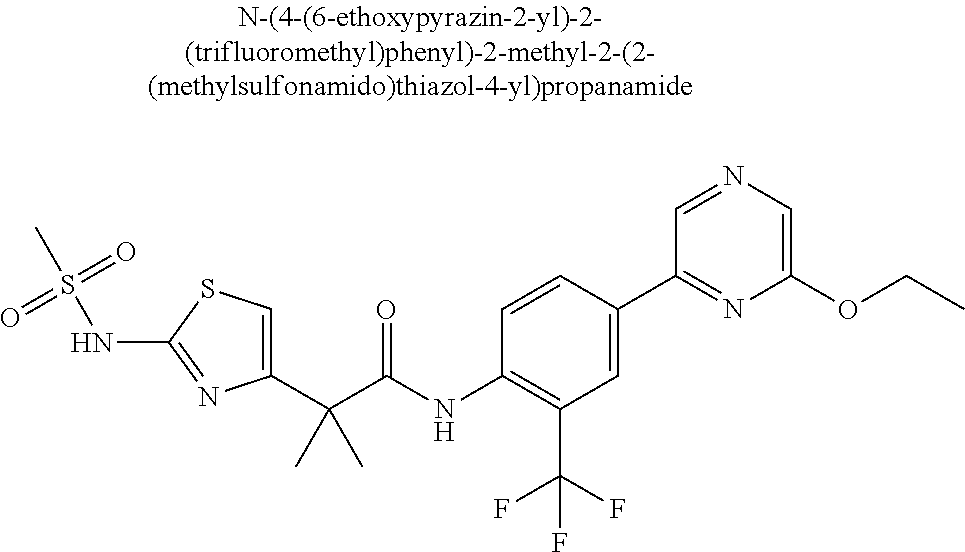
C1(C(C(NC2=C(C(F)(F)F)C=C(C3=NC(OCC)=CN=C3)C=C2)=O)(C)C)=CSC(NS(C)(=O)=O)=N1
